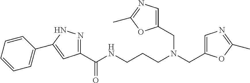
C1=CC=CC=C1C1=CC(C(=O)NCCCN(CC2=CN=C(C)O2)CC2=CN=C(C)O2)=NN1
